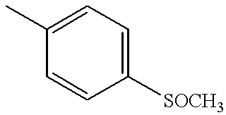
C1=C(C)C=CC([SOCH3])=C1
